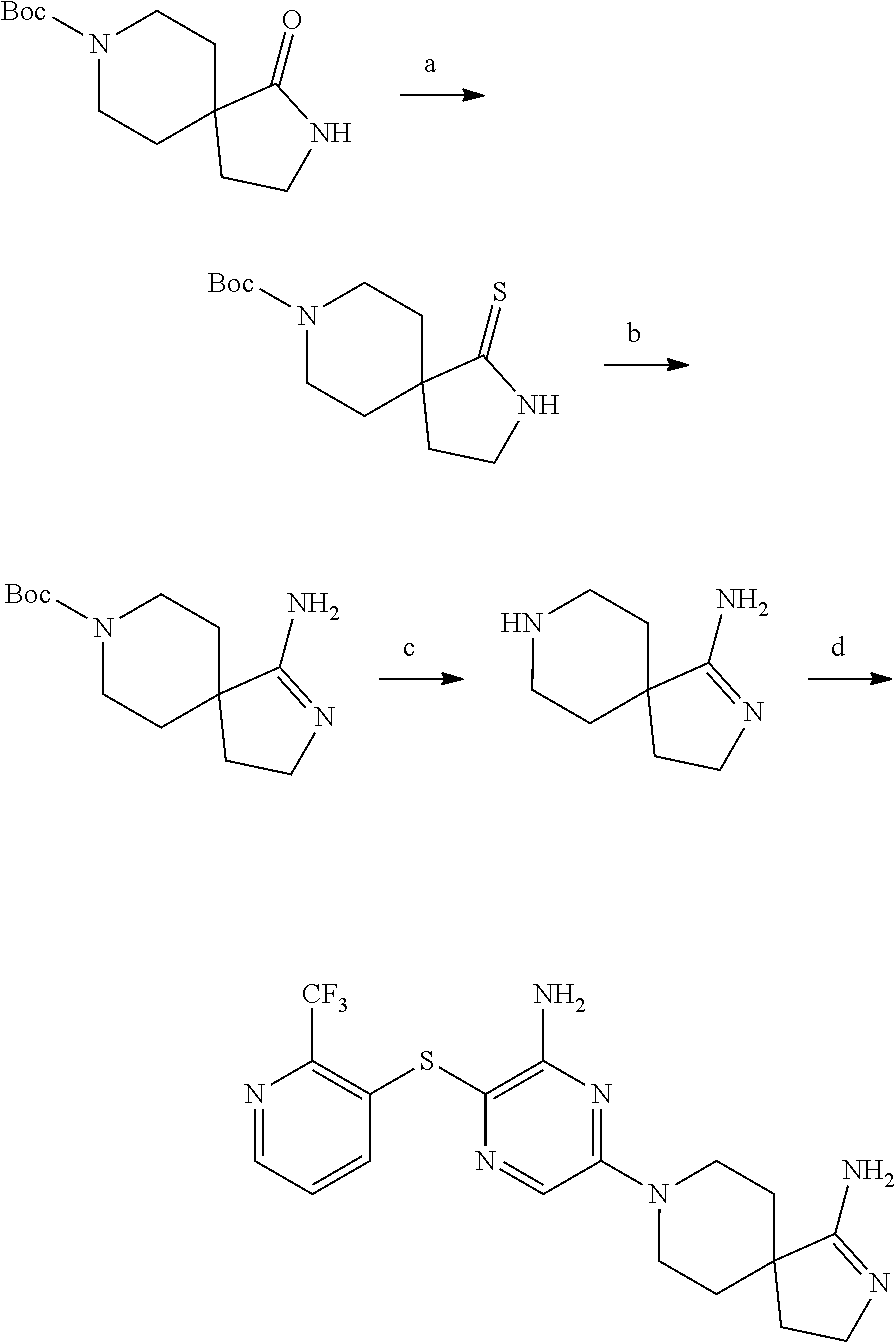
N1([Boc])CCC2(CC1)CCNC2=S.N1CCC2(CC1)CCN=C2N.N1([Boc])CCC2(CC1)CCN=C2N.N1([Boc])CCC2(CC1)CCNC2=O.N1=CC=CC(SC2=C(N)N=C(N3CCC4(CC3)CCN=C4N)C=N2)=C1[CF3]
